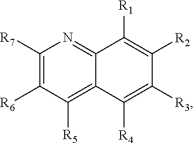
C1([R7])=C([R6])C([R5])=C2C(=N1)C([R1])=C([R2])C([R3])=C2[R4]
